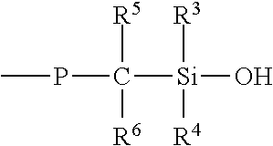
C([Si](O)([R3])[R4])(PC)([R5])[R6]
